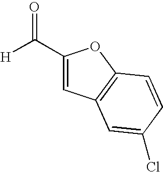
C([H])(=O)C1=CC2=C(O1)C=CC(Cl)=C2
